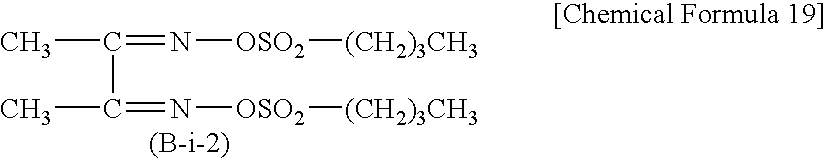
CC(=N[OSO2][(CH2)3CH3])C(C)=N[OSO2][(CH2)3CH3]
